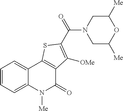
C1=CC=C2C(=C1)C1=C(C(=O)N2[Me])C([OMe])=C(C(N2CC([Me])OC([Me])C2)=O)S1
